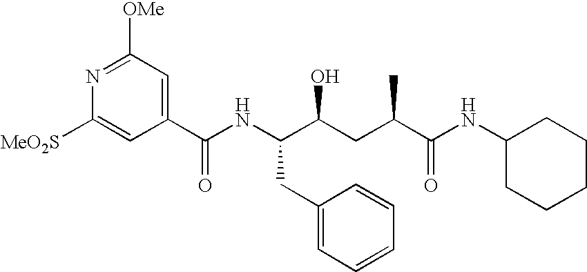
N1=C([OMe])C=C(C(NC(C(CC(C(NC2CCCCC2)=O)C)O)CC2=CC=CC=C2)=O)C=C1[MeO2S]
